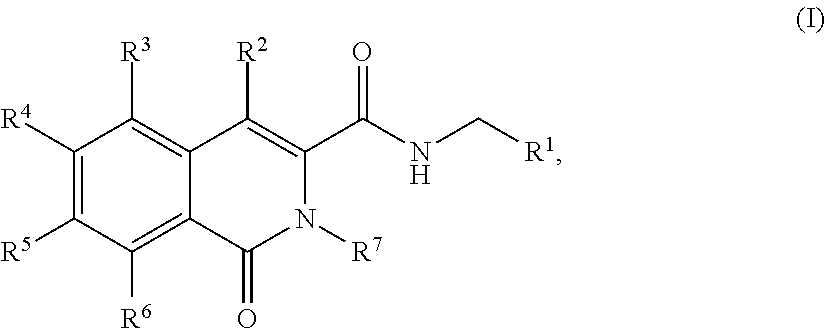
C1([R4])=C([R5])C([R6])=C2C(=C1[R3])C([R2])=C(C(NC[R1])=O)N([R7])C2=O
